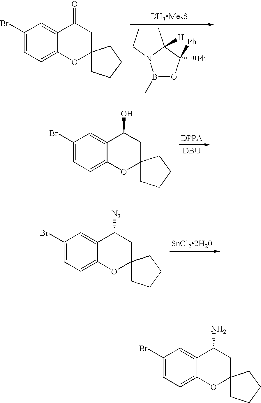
[DBU].C1(Br)=CC=C2C(=C1)C(O)CC1(O2)CCCC1.C1(Br)=CC=C2C(=C1)C([N3])CC1(O2)CCCC1.C1(Br)=CC=C2C(=C1)C(=O)CC1(O2)CCCC1.C1CCN2C1([H])C([Ph])([Ph])OB2C.[BH3Me2S].C1(Br)=CC=C2C(=C1)C(N)CC1(O2)CCCC1
